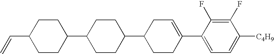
C1(F)=C(F)C(C2=CCC(C3CCC(C4CCC(C=C)CC4)CC3)CC2)=CC=C1[C4H9]
